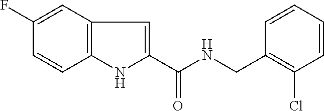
C1(F)=CC2=C(C=C1)NC(C(NCC1=C(Cl)C=CC=C1)=O)=C2
